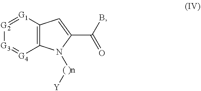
[G2]1=[G1]C2=C([G4]=[G3]1)N([( )n][Y])C(C(=O)B)=C2
